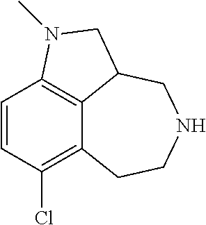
C12=C(Cl)C=CC3=C1C(CNCC2)CN3C
